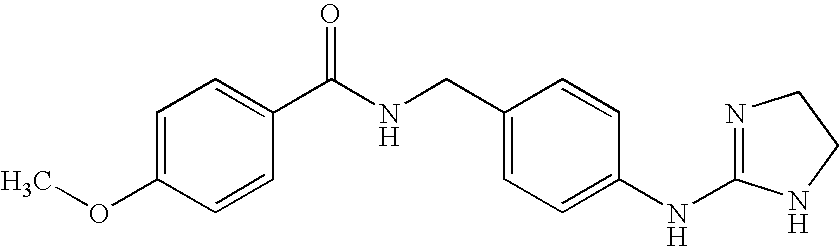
C1=C(OC)C=CC(C(NCC2=CC=C(NC3=NCCN3)C=C2)=O)=C1
